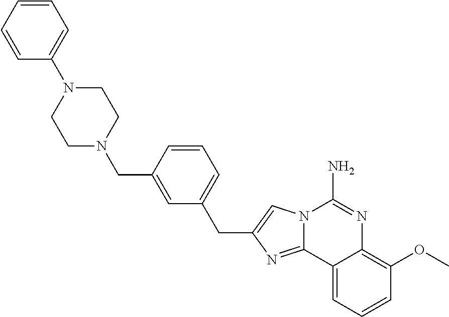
C1=C(CN2CCN(C3=CC=CC=C3)CC2)C=CC=C1CC1=CN2C(=N1)C1=CC=CC(OC)=C1N=C2N
